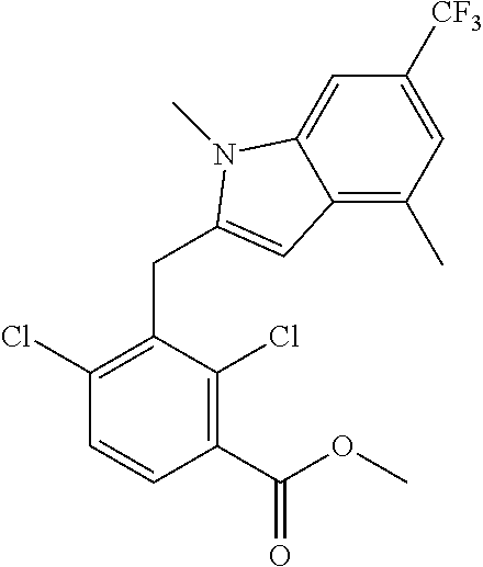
C1(C(OC)=O)=C(Cl)C(CC2=CC3=C(C)C=C([CF3])C=C3N2C)=C(Cl)C=C1
